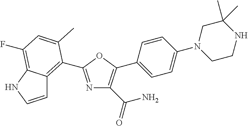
NC(C1=C(C2=CC=C(N3CCNC(C)(C)C3)C=C2)OC(C2=C3C=CNC3=C(F)C=C2C)=N1)=O
